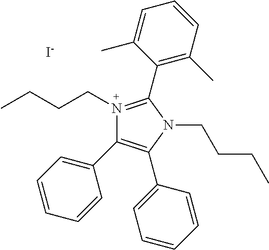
[I-].C(N1=C(C2=C(C)C=CC=C2C)N(CCCC)C(C2=CC=CC=C2)=C1C1=CC=CC=C1)CCC
